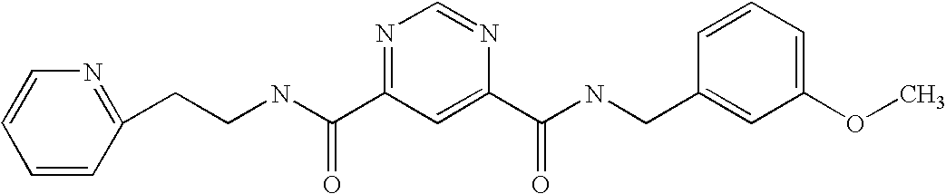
C(NC(=O)C1=NC=NC(C(=O)NCC2=CC(OC)=CC=C2)=C1)CC1=NC=CC=C1
